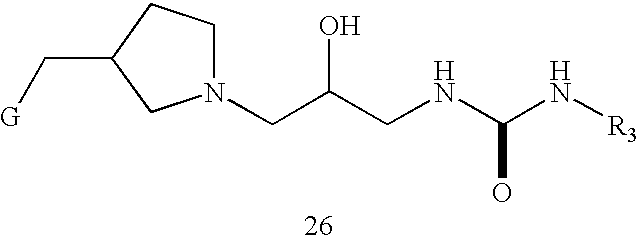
C(C(CNC(N[R3])O)O)N1CCC(C[G])C1
